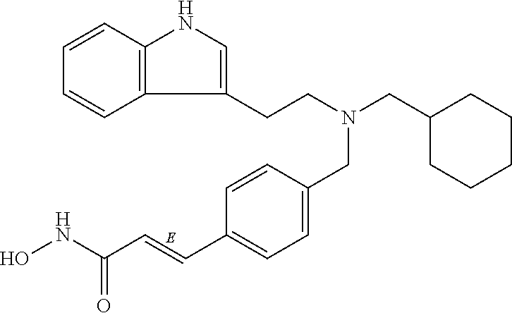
C12=C(C=CC=C1)NC=C2CCN(CC1CCCCC1)CC1=CC=C(C=CC(NO)=O)C=C1
